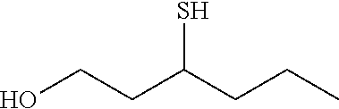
SC(CCC)CCO
